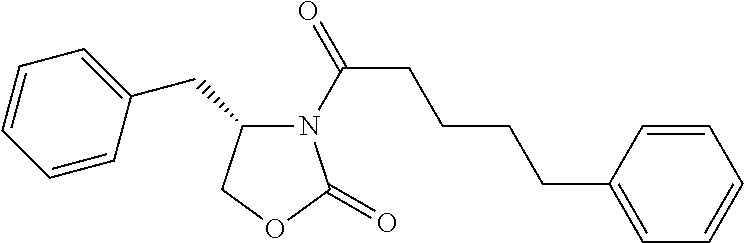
C1=CC(CCCCC(N2C(CC3=CC=CC=C3)COC2=O)=O)=CC=C1
